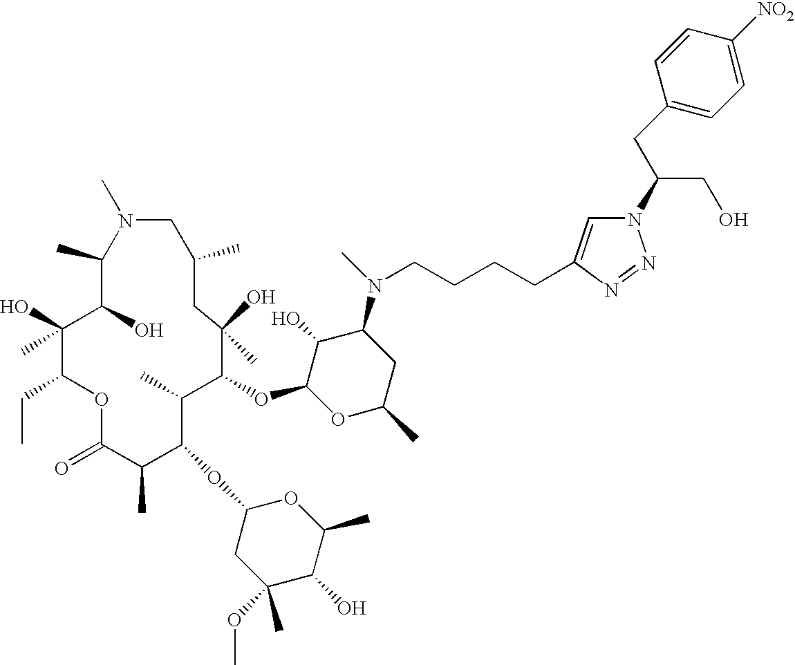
C1(C)C(O)C(O)(C)C(CC)OC(=O)C(C)C(OC2CC(C)(OC)C(O)C(C)O2)C(C)C(OC2OC(C)CC(N(C)CCCCC3=CN(C(CC4=CC=C([NO2])C=C4)CO)N=N3)C2O)C(O)(C)CC(C)CN1C
